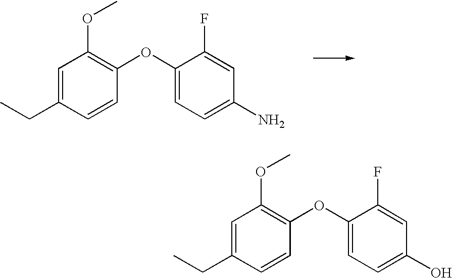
C1=C(CC)C=CC(OC2=CC=C(N)C=C2F)=C1OC.C1=C(CC)C=CC(OC2=CC=C(O)C=C2F)=C1OC
